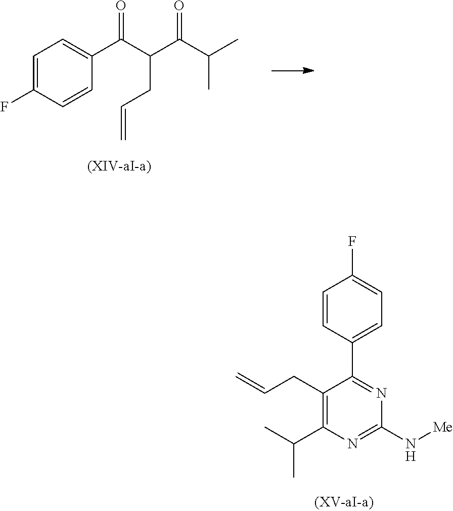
C1=C(F)C=CC(C(C(C(C(C)C)=O)CC=C)=O)=C1.C(C1=C(C(C)C)N=C(N[Me])N=C1C1=CC=C(F)C=C1)C=C
